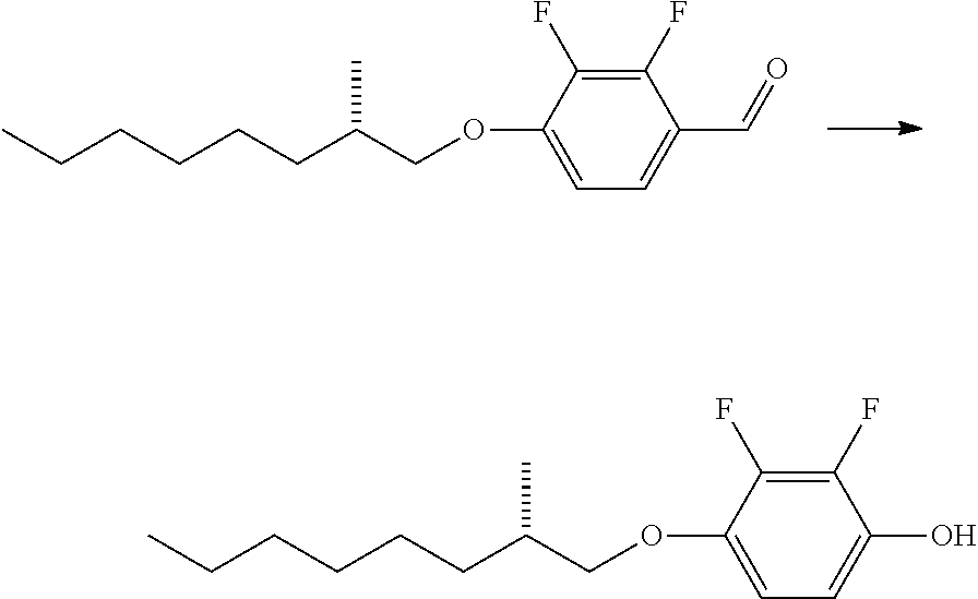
CCCCCCC(COC1=CC=C(C=O)C(F)=C1F)C.CCCCCCC(COC1=CC=C(O)C(F)=C1F)C
